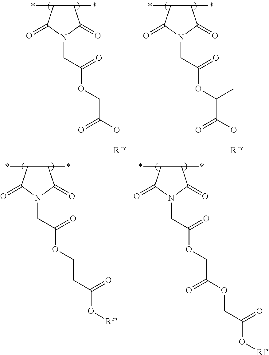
C1(*)C(*)C(=O)N(CC(OCC(O[Rf])=O)=O)C1=O.C1(*)C(*)C(=O)N(CC(OC(C(O[Rf])=O)C)=O)C1=O.C1(*)C(*)C(=O)N(CC(OCCC(O[Rf])=O)=O)C1=O.C1(*)C(*)C(=O)N(CC(OCC(OCC(O[Rf])=O)=O)=O)C1=O
